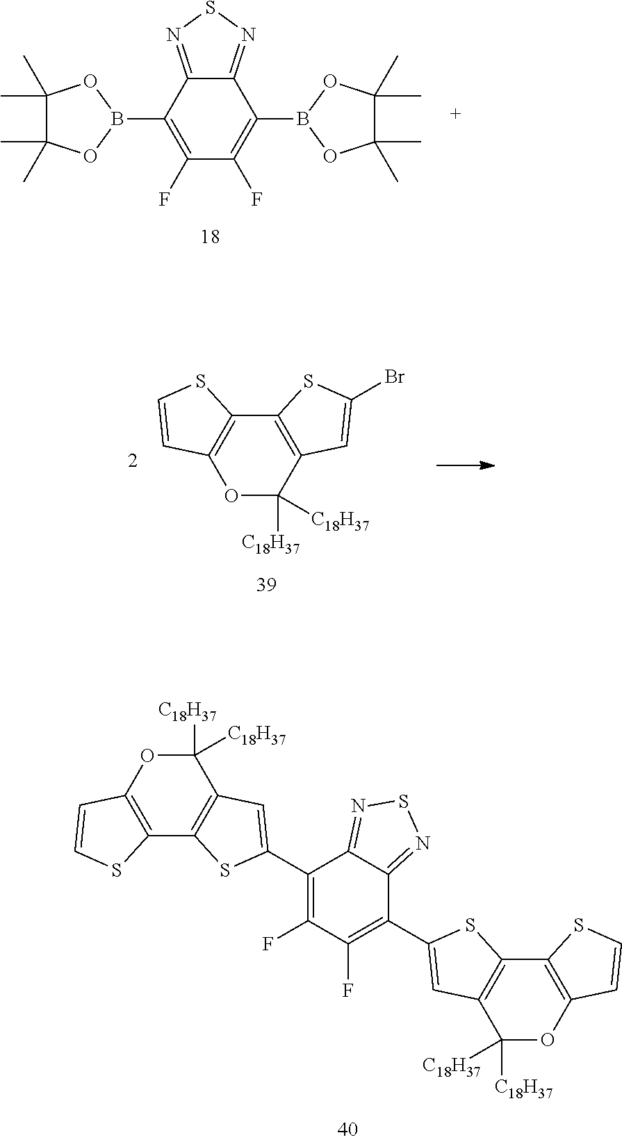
C1(F)=C(B2OC(C)(C)C(C)(C)O2)C2=NSN=C2C(B2OC(C)(C)C(C)(C)O2)=C1F.O1C([C18H37])([C18H37])C2=C(C3=C1C=CS3)SC(Br)=C2.O1C([C18H37])([C18H37])C2=C(C3=C1C=CS3)SC(C1=C(F)C(F)=C(C3=CC4=C(C5=C(OC4([C18H37])[C18H37])C=CS5)S3)C3=NSN=C13)=C2
